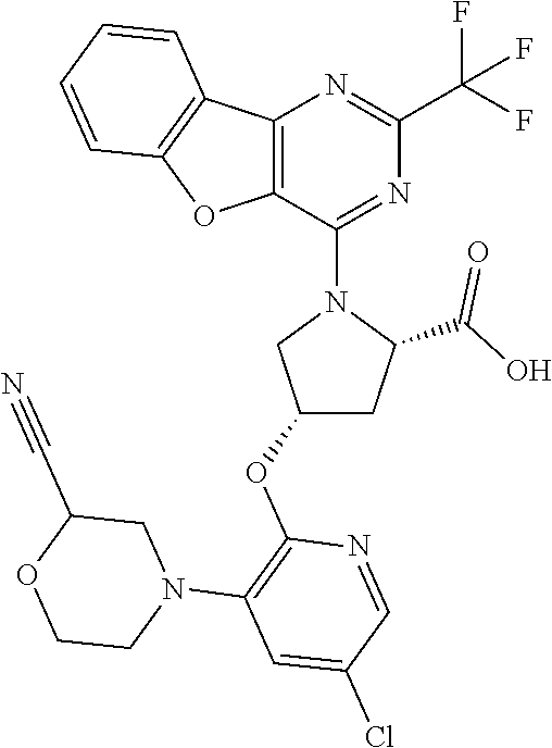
C1(OC2=C(N3CC(C#N)OCC3)C=C(Cl)C=N2)CC(C(O)=O)N(C2=NC(C(F)(F)F)=NC3=C2OC2=C3C=CC=C2)C1
